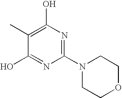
C1(N2CCOCC2)=NC(O)=C(C)C(O)=N1
